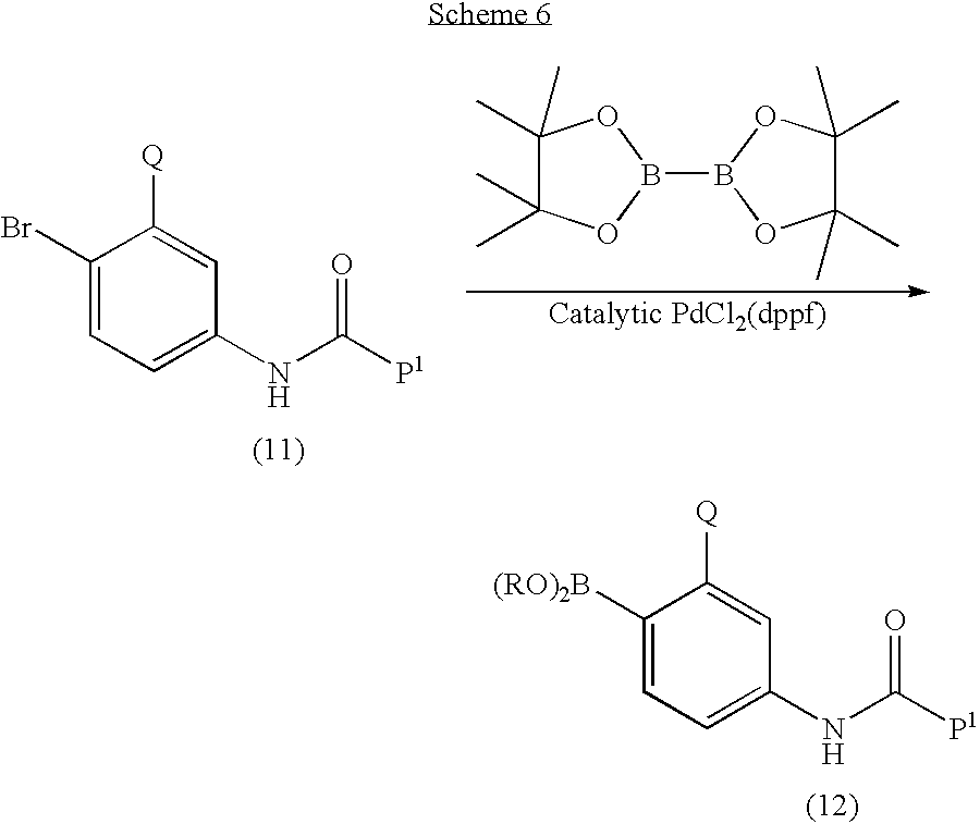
C1([(RO)2B])=CC=C(NC([P1])=O)C=C1[Q].C1(Br)=CC=C(NC([P1])=O)C=C1[Q].C1(C)(C)C(C)(C)OB(B2OC(C)(C)C(C)(C)O2)O1
